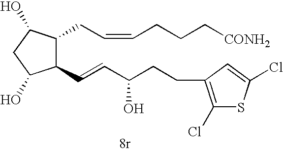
C1(C=CC(CCC2=C(Cl)SC(Cl)=C2)O)C(CC=CCCC[CONH2])C(O)CC1O
